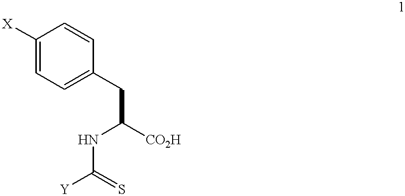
C1([X])=CC=C(CC(NC(=S)[Y])[CO2H])C=C1
